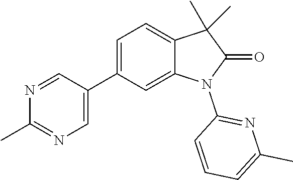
C1=C(C2=CN=C(C)N=C2)C=C2C(=C1)C(C)(C)C(=O)N2C1=NC(C)=CC=C1
